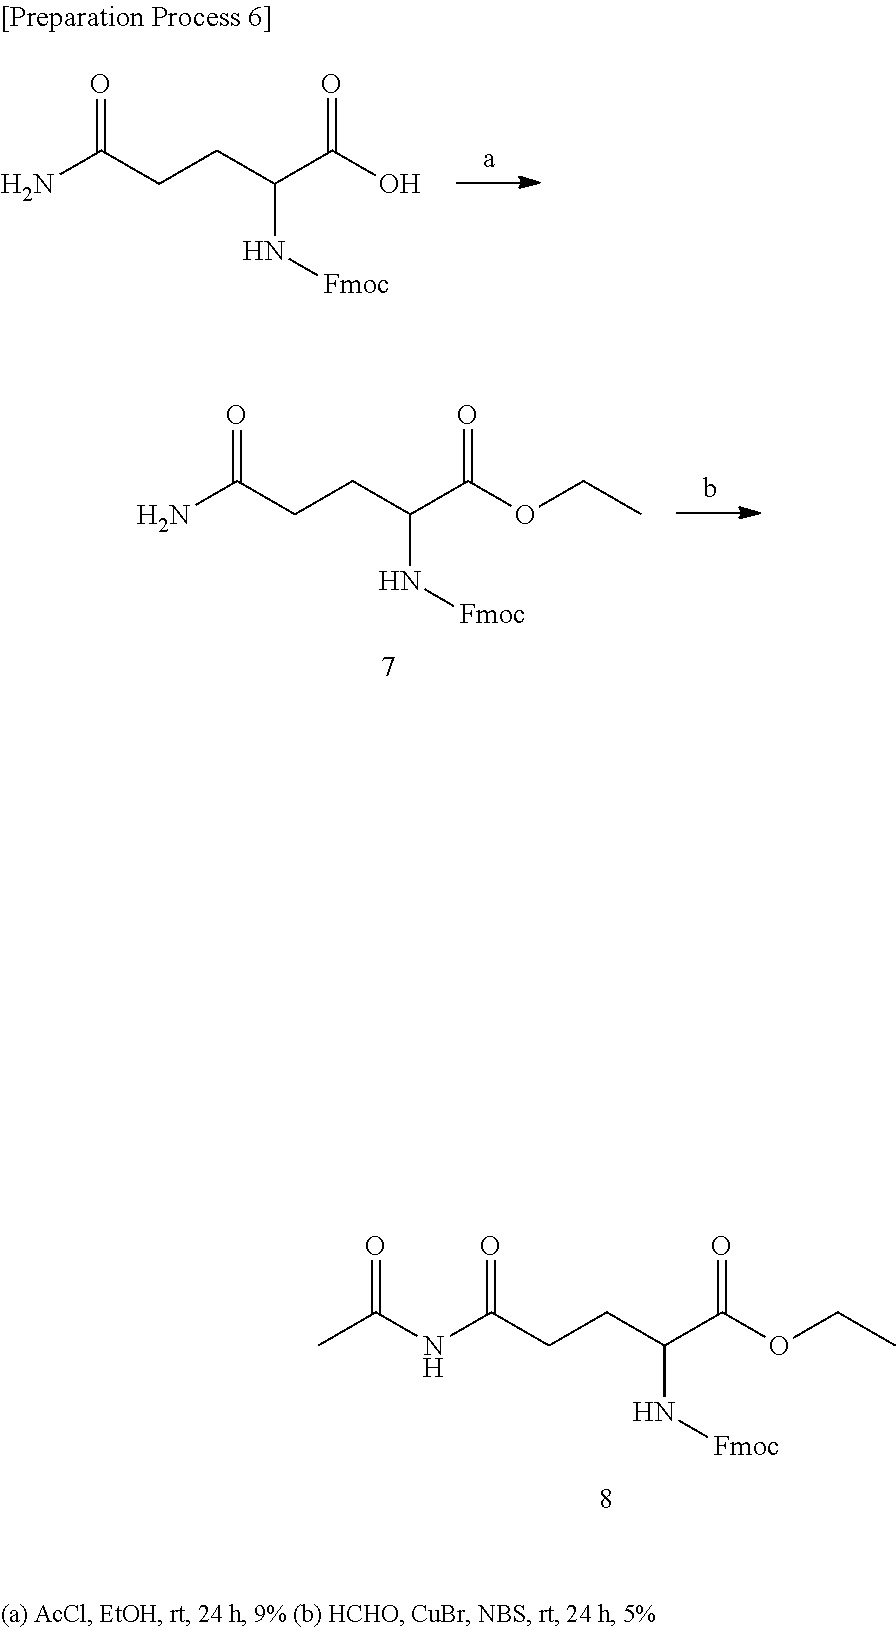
NC(CCC(C(OCC)=O)N[Fmoc])=O.N(C(CCC(C(OCC)=O)N[Fmoc])=O)C(C)=O.NC(CCC(C(O)=O)N[Fmoc])=O
